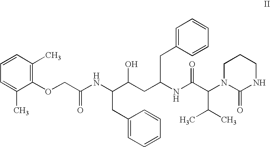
C1=C(C)C(OCC(NC(C(CC(NC(C(N2C(=O)NCCC2)C(C)C)=O)CC2=CC=CC=C2)O)CC2=CC=CC=C2)=O)=C(C)C=C1
